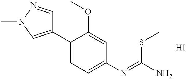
C1(C2=CC=C(N=C(N)SC)C=C2OC)=CN(C)N=C1.I
